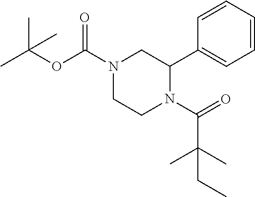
C1=CC=CC=C1C1CN(C(OC(C)(C)C)=O)CCN1C(=O)C(C)(C)CC
